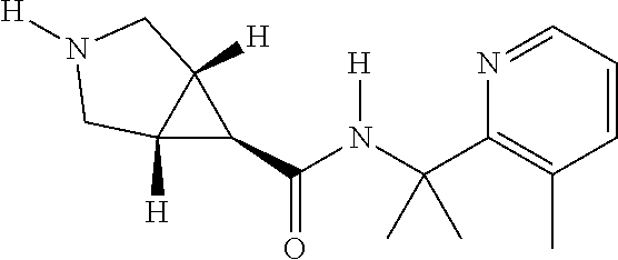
C12([H])C(C(=O)N([H])C(C)(C)C3=C(C)C=CC=N3)C1([H])CN([H])C2
